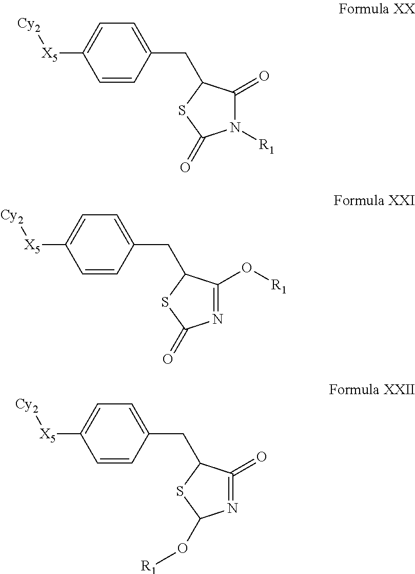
C1=C(CC2C(=O)N([R1])C(=O)S2)C=CC([X5][Cy2])=C1.C1=C(CC2C(O[R1])=NC(=O)S2)C=CC([X5][Cy2])=C1.C1=C(CC2C(=O)=NC(O[R1])S2)C=CC([X5][Cy2])=C1
